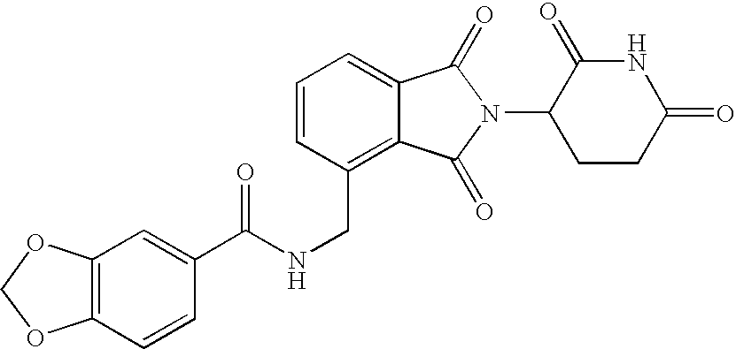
N(CC1=C2C(=CC=C1)C(=O)N(C1CCC(=O)NC1=O)C2=O)C(=O)C1=CC2=C(C=C1)OCO2
